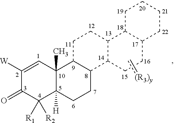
C1([W])=CC2(C)C([H])(C([R1])([R2])C1=O)CCC1C2CCC2C1CCC1C2CCCC1.c[(R3)y]
